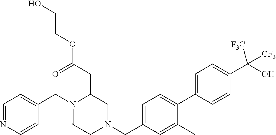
C1=NC=CC(CN2CCN(CC3=CC=C(C4=CC=C(C(O)([CF3])[CF3])C=C4)C(C)=C3)CC2CC(OCCO)=O)=C1
